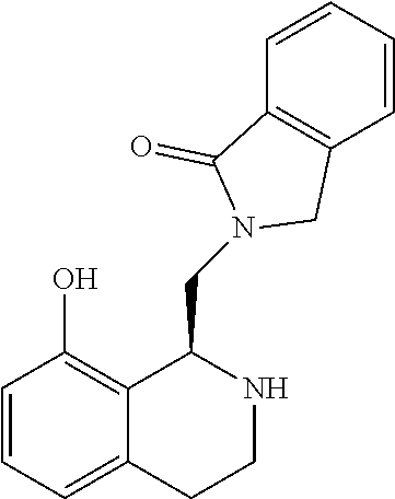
C1=CC=C2C(=C1O)C(CN1C(=O)C3=C(C=CC=C3)C1)NCC2
